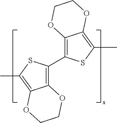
CC1=C2C(=C(C3=C4C(=C(C)S3)OCCO4)S1)OCCO2
